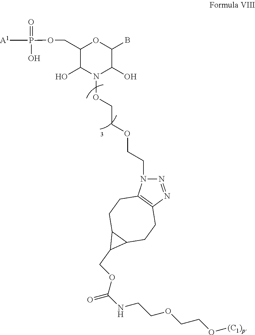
C1CC2C(CCC3=C1N(CCOCCON1C(O)C(COP([A1])(O)=O)OC(B)C1O)N=N3)C2COC(NCCOCCO[(C1)p])=O
